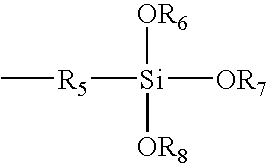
[OR6][Si]([R5]C)([OR7])[OR8]
